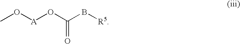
CO[A]OC(B[R5])=O
